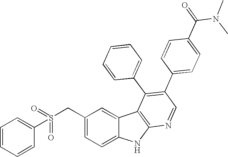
S(CC1=CC=C2C(=C1)C1=C(N2)N=CC(C2=CC=C(C(N(C)C)=O)C=C2)=C1C1=CC=CC=C1)(=O)(C1=CC=CC=C1)=O
